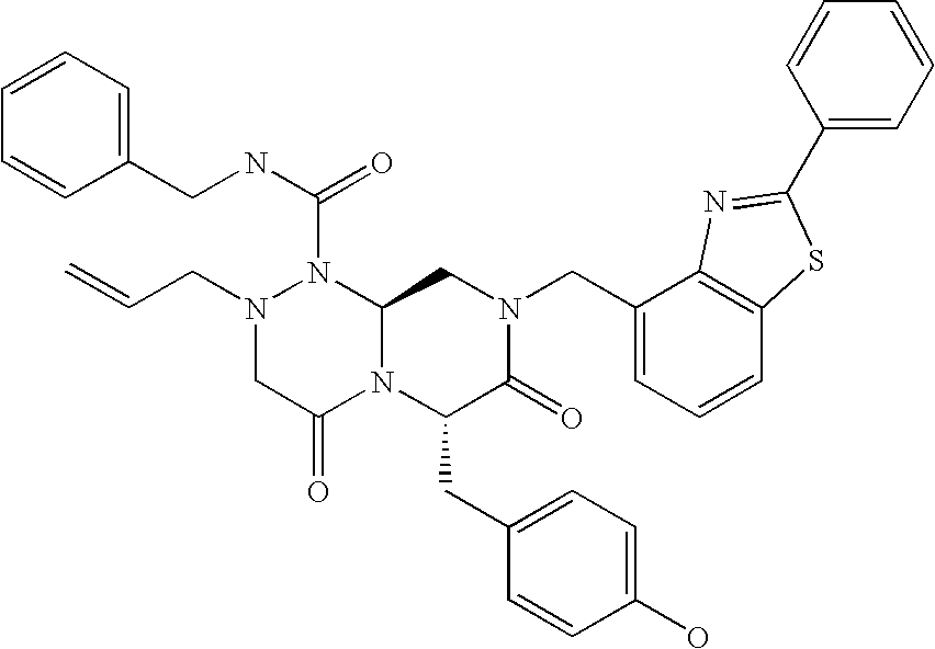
N(C(N1N(CC=C)CC(=O)N2C1CN(CC1=CC=CC3=C1N=C(C1=CC=CC=C1)S3)C(=O)C2CC1=CC=C(O)C=C1)=O)CC1=CC=CC=C1
